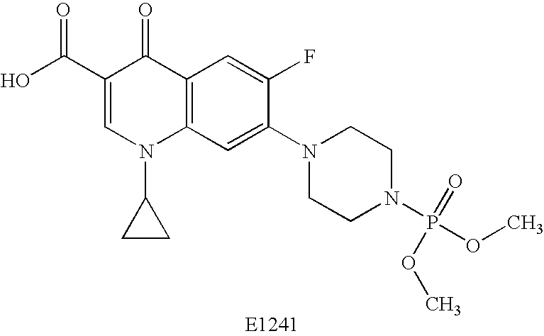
C1(C(O)=O)=CN(C2CC2)C2=C(C1=O)C=C(F)C(N1CCN(P(OC)(=O)OC)CC1)=C2
